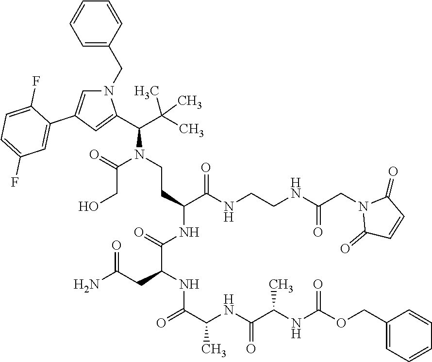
N1(CC2=CC=CC=C2)C=C(C2=CC(F)=CC=C2F)C=C1C(C(C)(C)C)N(CCC(C(NCCNC(CN1C(=O)C=CC1=O)=O)=O)NC(C(NC(C(NC(C(NC(=O)OCC1=CC=CC=C1)C)=O)C)=O)CC(N)=O)=O)C(=O)CO
